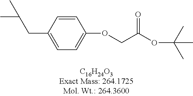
O(CC(OC(C)(C)C)=O)C1=CC=C(CC(C)C)C=C1
